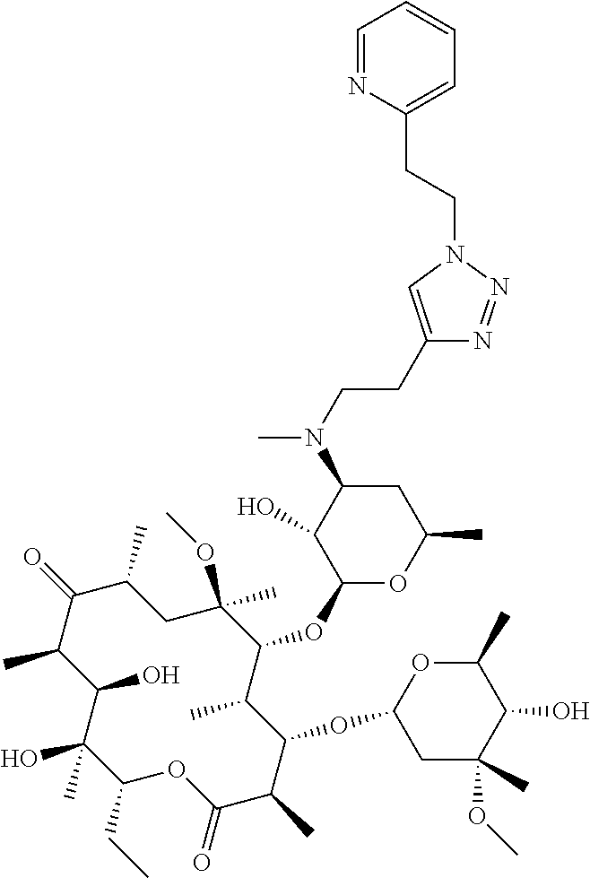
C1(CC)C(C)(O)C(O)C(C)C(=O)C(C)CC(OC)(C)C(OC2OC(C)CC(N(C)CCC3=CN(CCC4=CC=CC=N4)N=N3)C2O)C(C)C(OC2CC(C)(OC)C(O)C(C)O2)C(C)C(=O)O1
